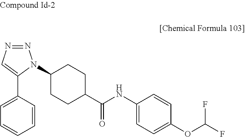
C1(N2N=NC=C2C2=CC=CC=C2)CCC(C(NC2=CC=C(OC(F)F)C=C2)=O)CC1
